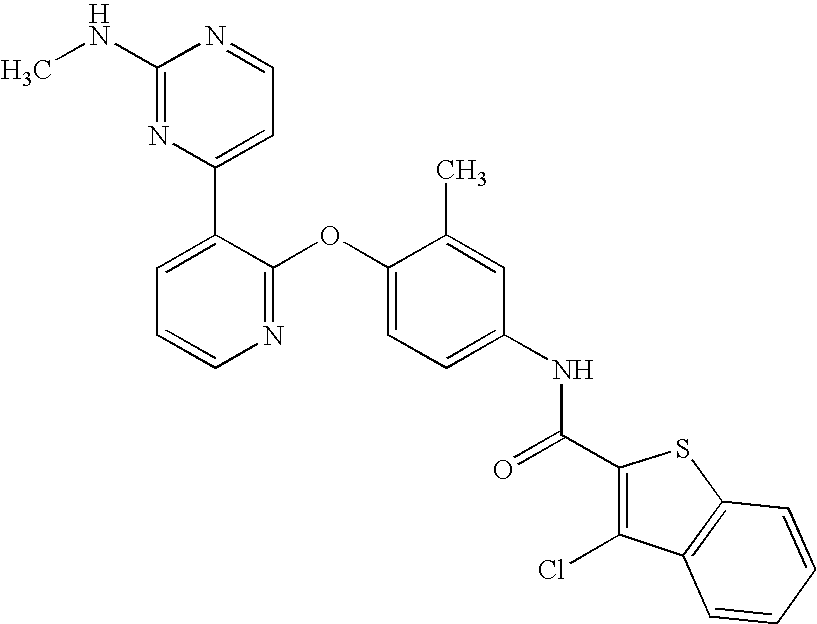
C1(NC)=NC(C2=CC=CN=C2OC2=CC=C(NC(=O)C3=C(Cl)C4=C(S3)C=CC=C4)C=C2C)=CC=N1
